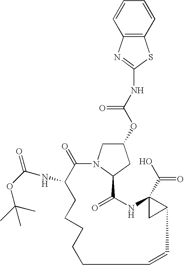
N(C(OC1CN2C(C1)C(=O)NC1(C(O)=O)CC1C=CCCCCCC(NC(OC(C)(C)C)=O)C2=O)=O)C1=NC2=C(S1)C=CC=C2
